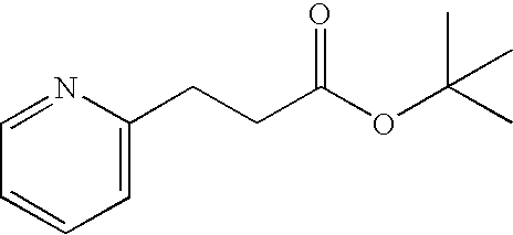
C1=NC(CCC(OC(C)(C)C)=O)=CC=C1
